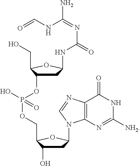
C1C(OP(OCC2C(O)CC(N3C4=C(C(=O)NC([NH2])=N4)N=C3)O2)(=O)O)C(CO)OC1NC(N=C(N)NC=O)=O
